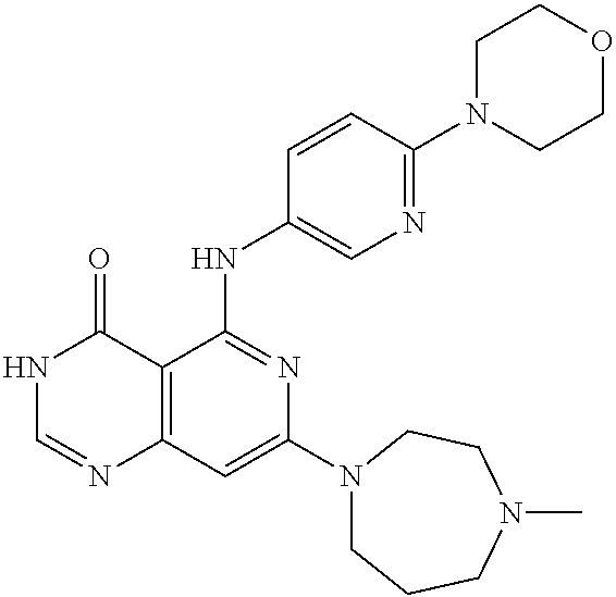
C12=C(C=C(N3CCCN(C)CC3)N=C1NC1=CN=C(N3CCOCC3)C=C1)N=CNC2=O
